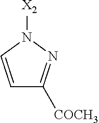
N1([X2])C=CC([COCH3])=N1
